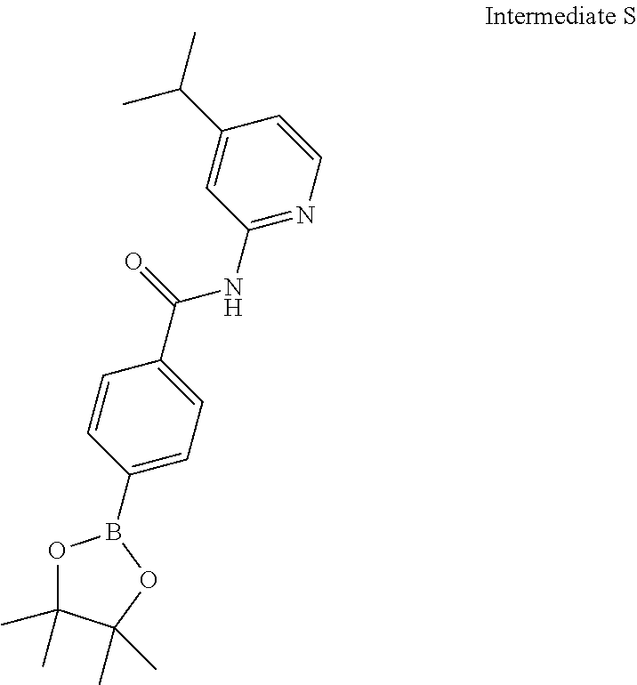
C1=CC(C(NC2=NC=CC(C(C)C)=C2)=O)=CC=C1B1OC(C)(C)C(C)(C)O1
